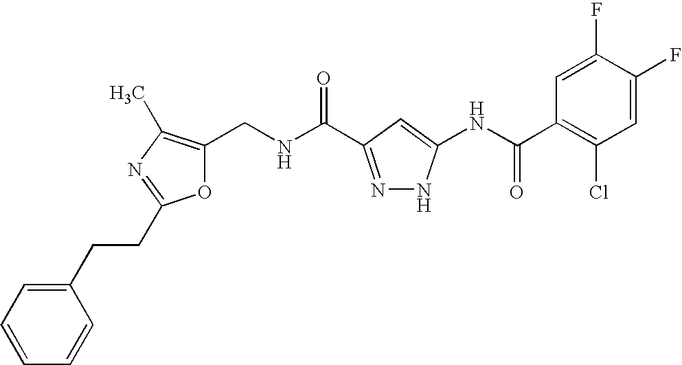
C1(CNC(=O)C2=NNC(NC(C3=C(Cl)C=C(F)C(F)=C3)=O)=C2)=C(C)N=C(CCC2=CC=CC=C2)O1
